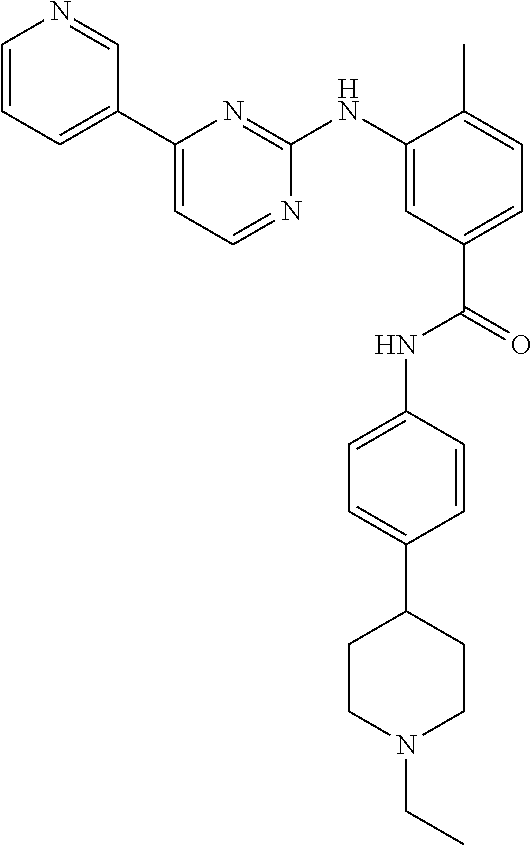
C1=CC=C(C2=CC=NC(NC3=CC(C(=O)NC4=CC=C(C5CCN(CC)CC5)C=C4)=CC=C3C)=N2)C=N1
